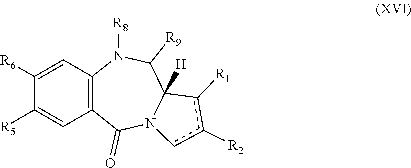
C1([R6])=CC2=C(C=C1[R5])C(=O)N1C([H])(C([R9])N2[R8])c([R1])c([R2])c1
